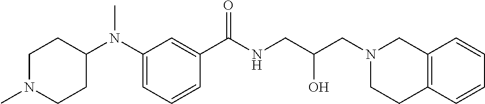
C1(N(C2CCN(C)CC2)C)=CC=CC(C(NCC(CN2CC3=C(CC2)C=CC=C3)O)=O)=C1
